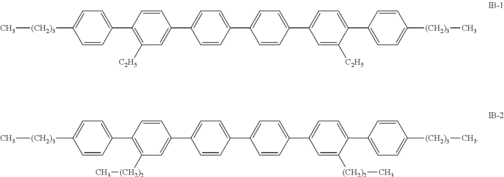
C1=CC(C2=C([C2H5])C=C(C3=CC=C(C4=CC=C(C5=CC=C(C6=CC=C([(CH2)3]C)C=C6)C([C2H5])=C5)C=C4)C=C3)C=C2)=CC=C1[(CH2)3]C.C1=CC(C2=C([(CH2)2]C)C=C(C3=CC=C(C4=CC=C(C5=CC=C(C6=CC=C([(CH2)3]C)C=C6)C([(CH2)2]C)=C5)C=C4)C=C3)C=C2)=CC=C1[(CH2)3]C
